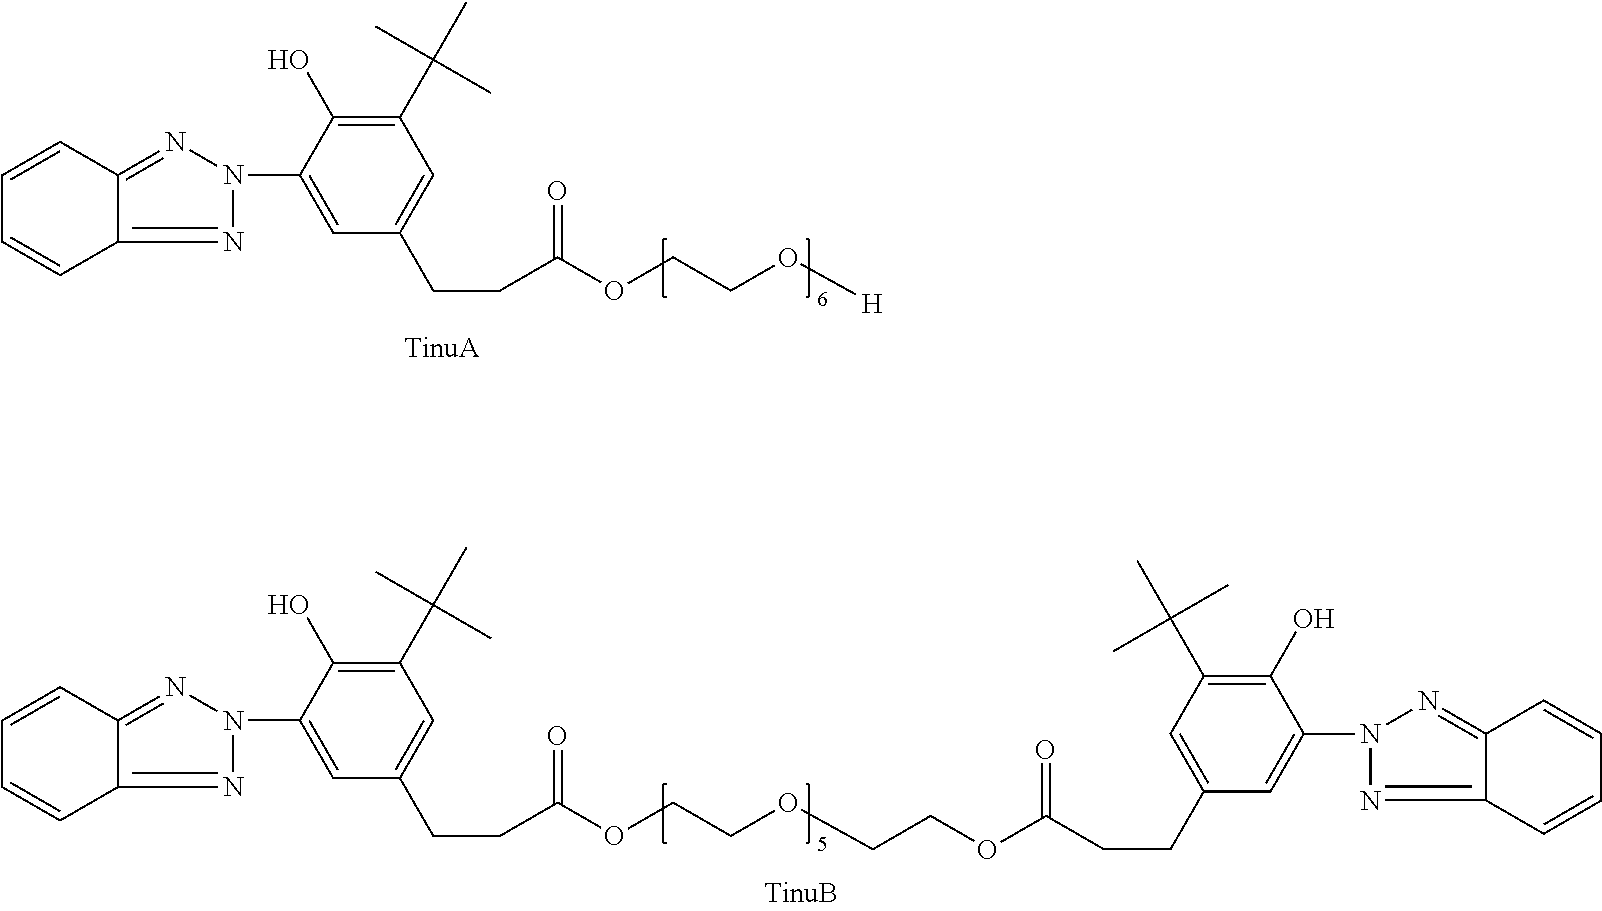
C1=CC2=NN(C3=CC(CCC(OCCO[H])=O)=CC(C(C)(C)C)=C3O)N=C2C=C1.C1=CC2=NN(C3=CC(CCC(OCCOCCOC(CCC4=CC(C(C)(C)C)=C(O)C(N5N=C6C(=N5)C=CC=C6)=C4)=O)=O)=CC(C(C)(C)C)=C3O)N=C2C=C1
